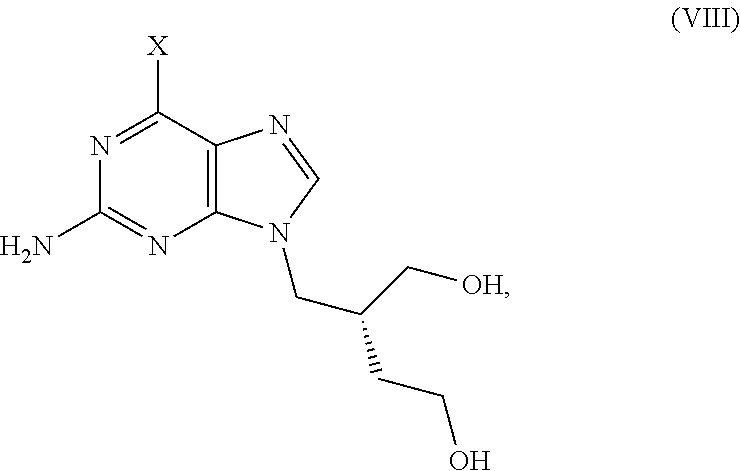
N1=C([X])C2=C(N=C1N)N(CC(C[OH])CCO)C=N2
